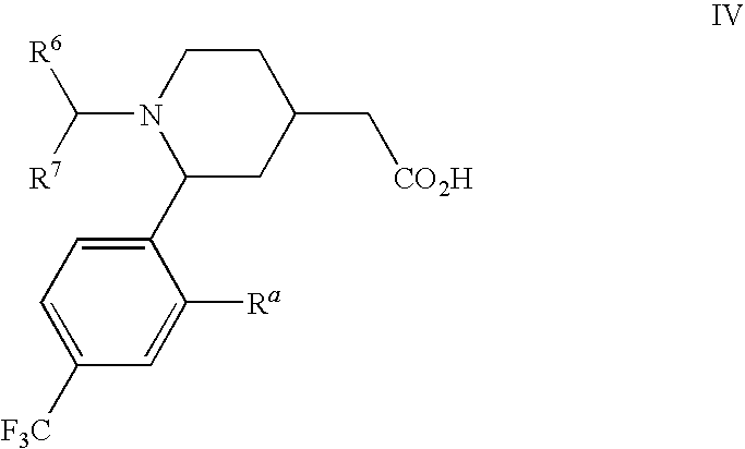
C1=C([F3C])C=C([Ra])C(C2CC(C[CO2H])CCN2C([R6])[R7])=C1
